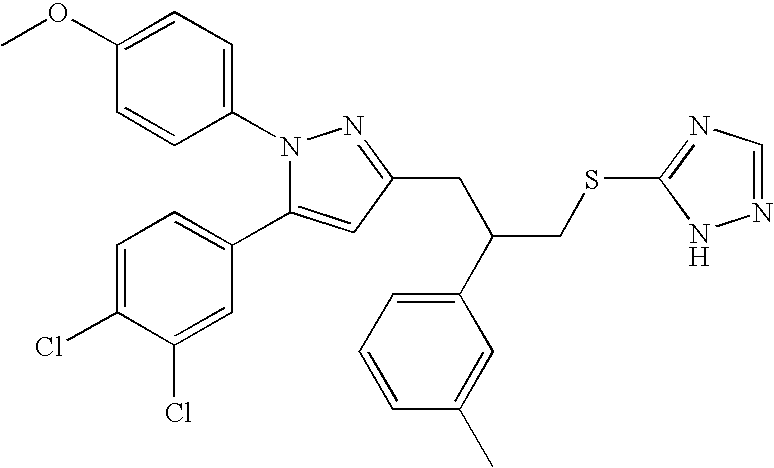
N1(C2=CC=C(OC)C=C2)C(C2=CC=C(Cl)C(Cl)=C2)=CC(CC(CSC2=NC=NN2)C2=CC=CC(C)=C2)=N1
